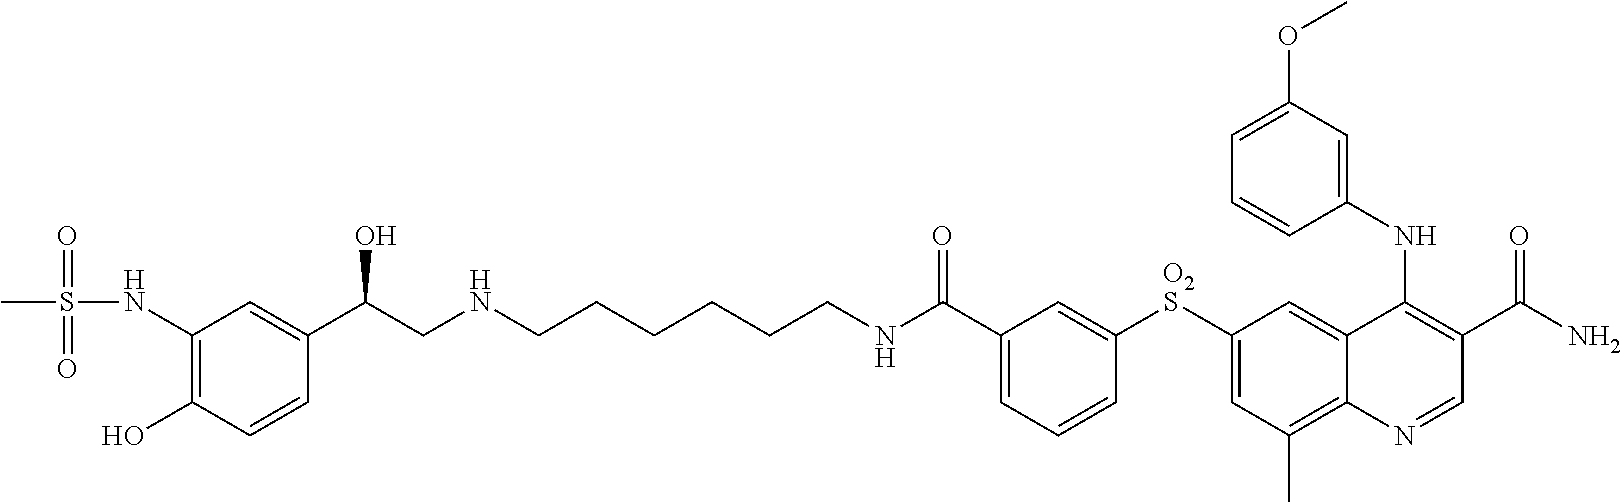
C(C1=CC=CC([O2S]C2=CC(C)=C3C(=C2)C(NC2=CC(OC)=CC=C2)=C(C(=O)N)C=N3)=C1)(=O)NCCCCCCNCC(C1=CC(NS(=O)(=O)C)=C(O)C=C1)O
